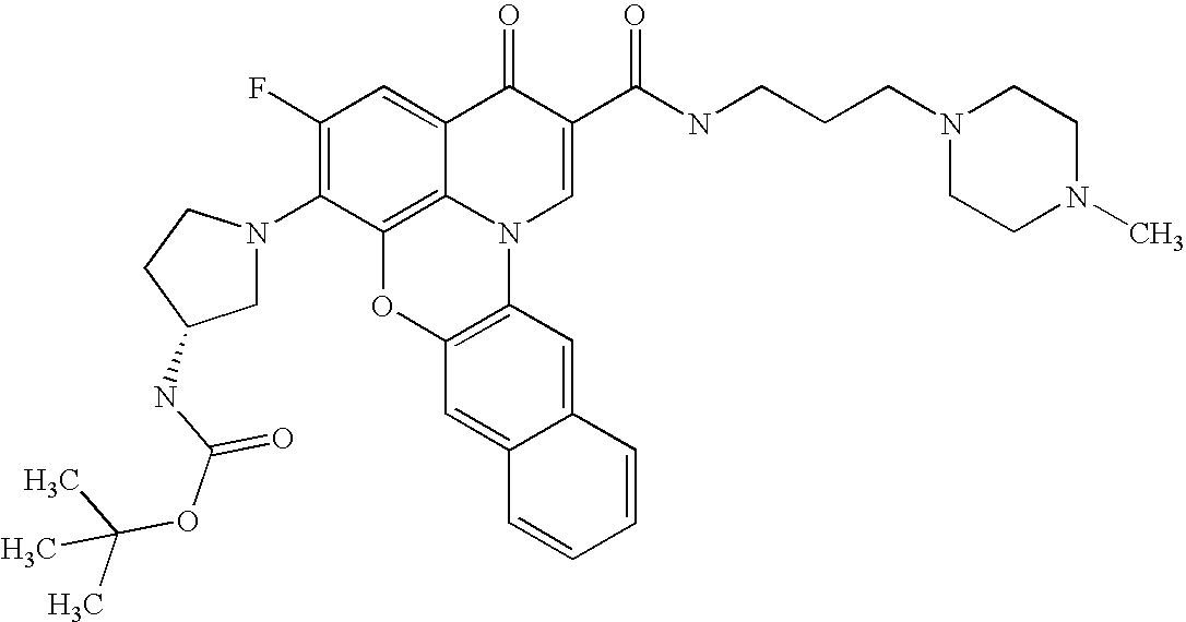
C1(F)=C(N2CC(NC(OC(C)(C)C)=O)CC2)C2=C3C(=C1)C(=O)C(C(NCCCN1CCN(C)CC1)=O)=CN3C1=C(O2)C=C2C(=C1)C=CC=C2
